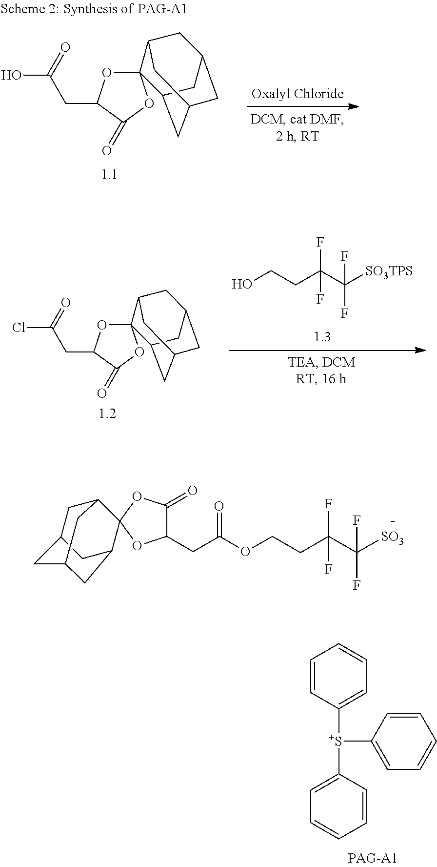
ClC(=O)CC1OC2(OC1=O)C1CC3CC(CC2C3)C1.OCCC(C([SO3TPS])(F)F)(F)F.[S+](C1=CC=CC=C1)(C1=CC=CC=C1)C1=CC=CC=C1.OC(=O)CC1OC2(OC1=O)C1CC3CC(CC2C3)C1.C(C(OCCC(C([SO3])(F)F)(F)F)=O)C1C(=O)OC2(O1)C1CC3CC(CC2C3)C1
